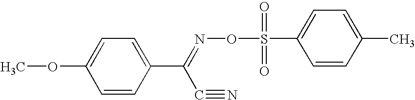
C1=CC(C(=NOS(C2=CC=C(C)C=C2)(=O)=O)C#N)=CC=C1OC
